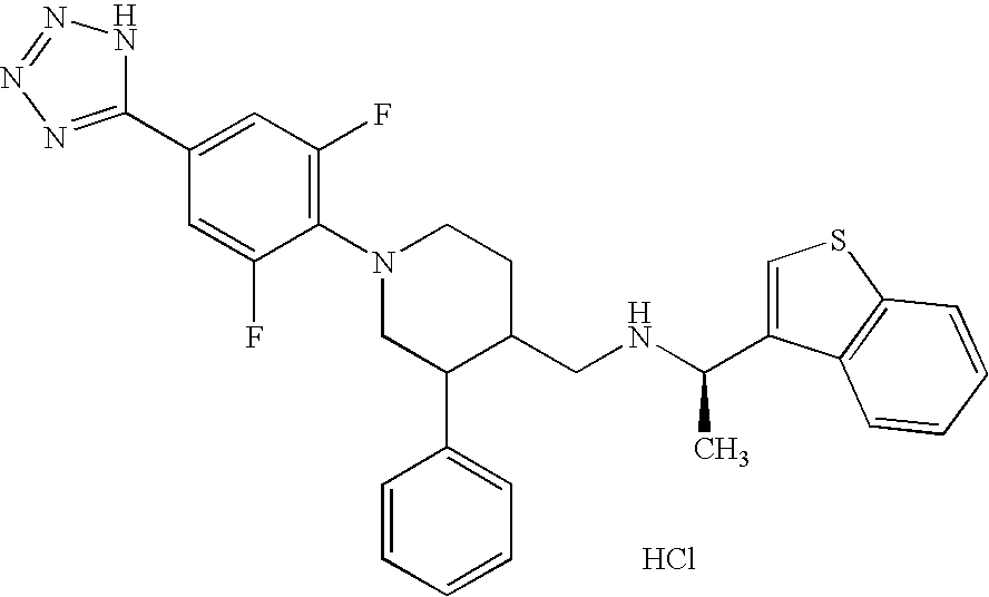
Cl.C1=C(F)C(N2CC(C3=CC=CC=C3)C(CNC(C)C3=CSC4=C3C=CC=C4)CC2)=C(F)C=C1C1=NN=NN1
